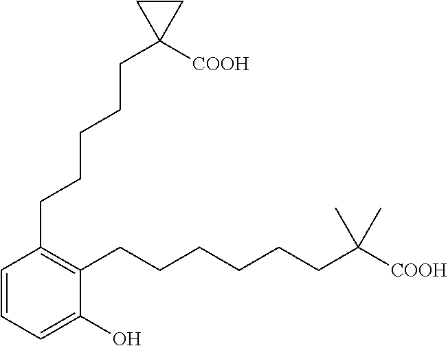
C1(CCCCCC2([COOH])CC2)=C(CCCCCCC(C)(C)[COOH])C(O)=CC=C1
